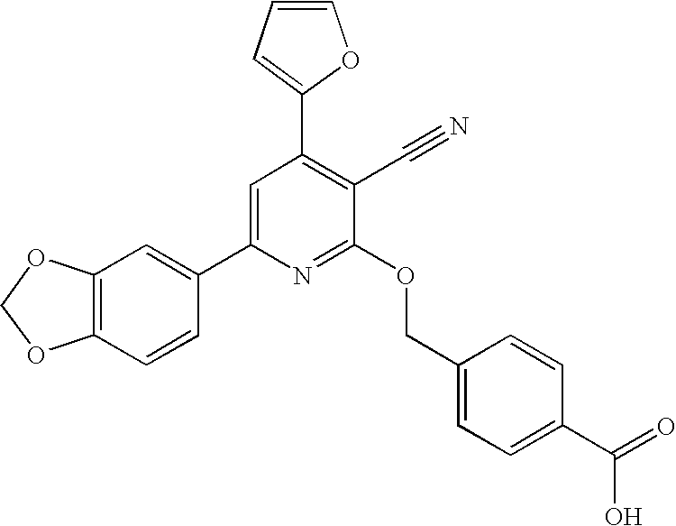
C1=CC=C(C2=C(C#N)C(OCC3=CC=C(C(O)=O)C=C3)=NC(C3=CC4=C(C=C3)OCO4)=C2)O1
